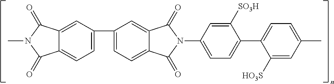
C12=CC(C3=CC=C4C(=C3)C(=O)N(C3=CC=C(C5=CC=C(C)C=C5[HO3S])C([SO3H])=C3)C4=O)=CC=C1C(=O)N(C)C2=O
